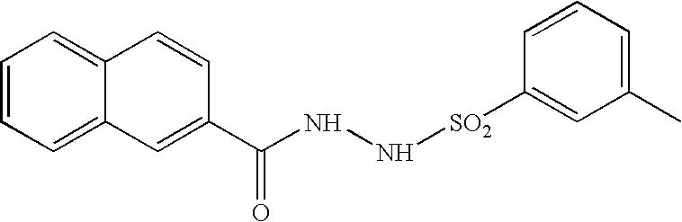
C1=CC=C2C(=C1)C=CC(C(NN[SO2]C1=CC(C)=CC=C1)=O)=C2
